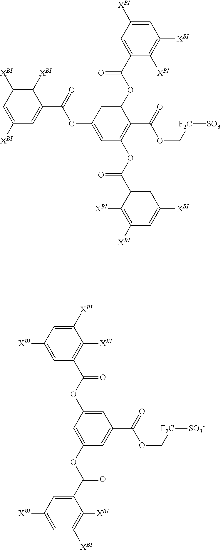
C1([XBI])=C([XBI])C=C([XBI])C=C1C(=O)OC1=CC(OC(=O)C2=CC([XBI])=CC([XBI])=C2[XBI])=C(C(=O)OC[F2C][SO3-])C(OC(C2=CC([XBI])=CC([XBI])=C2[XBI])=O)=C1.C1=C(OC(=O)C2=CC([XBI])=CC([XBI])=C2[XBI])C=C(C(=O)OC[F2C][SO3-])C=C1OC(C1=C([XBI])C([XBI])=CC([XBI])=C1)=O
